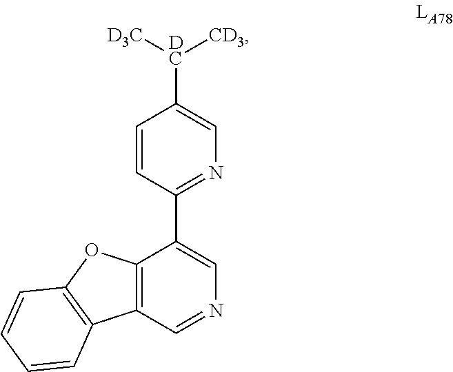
C1=CC(C2=CN=CC3=C2OC2=C3C=CC=C2)=NC=C1[DC]([D3C])[CD3]
